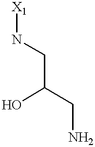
[X1]NCC(O)CN
